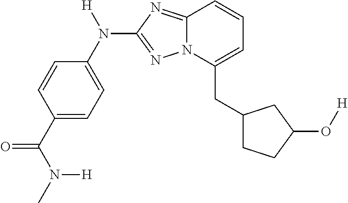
C(C1=CC=CC2=NC(N(C3=CC=C(C(N(C)[H])=O)C=C3)[H])=NN12)C1CCC(O[H])C1
